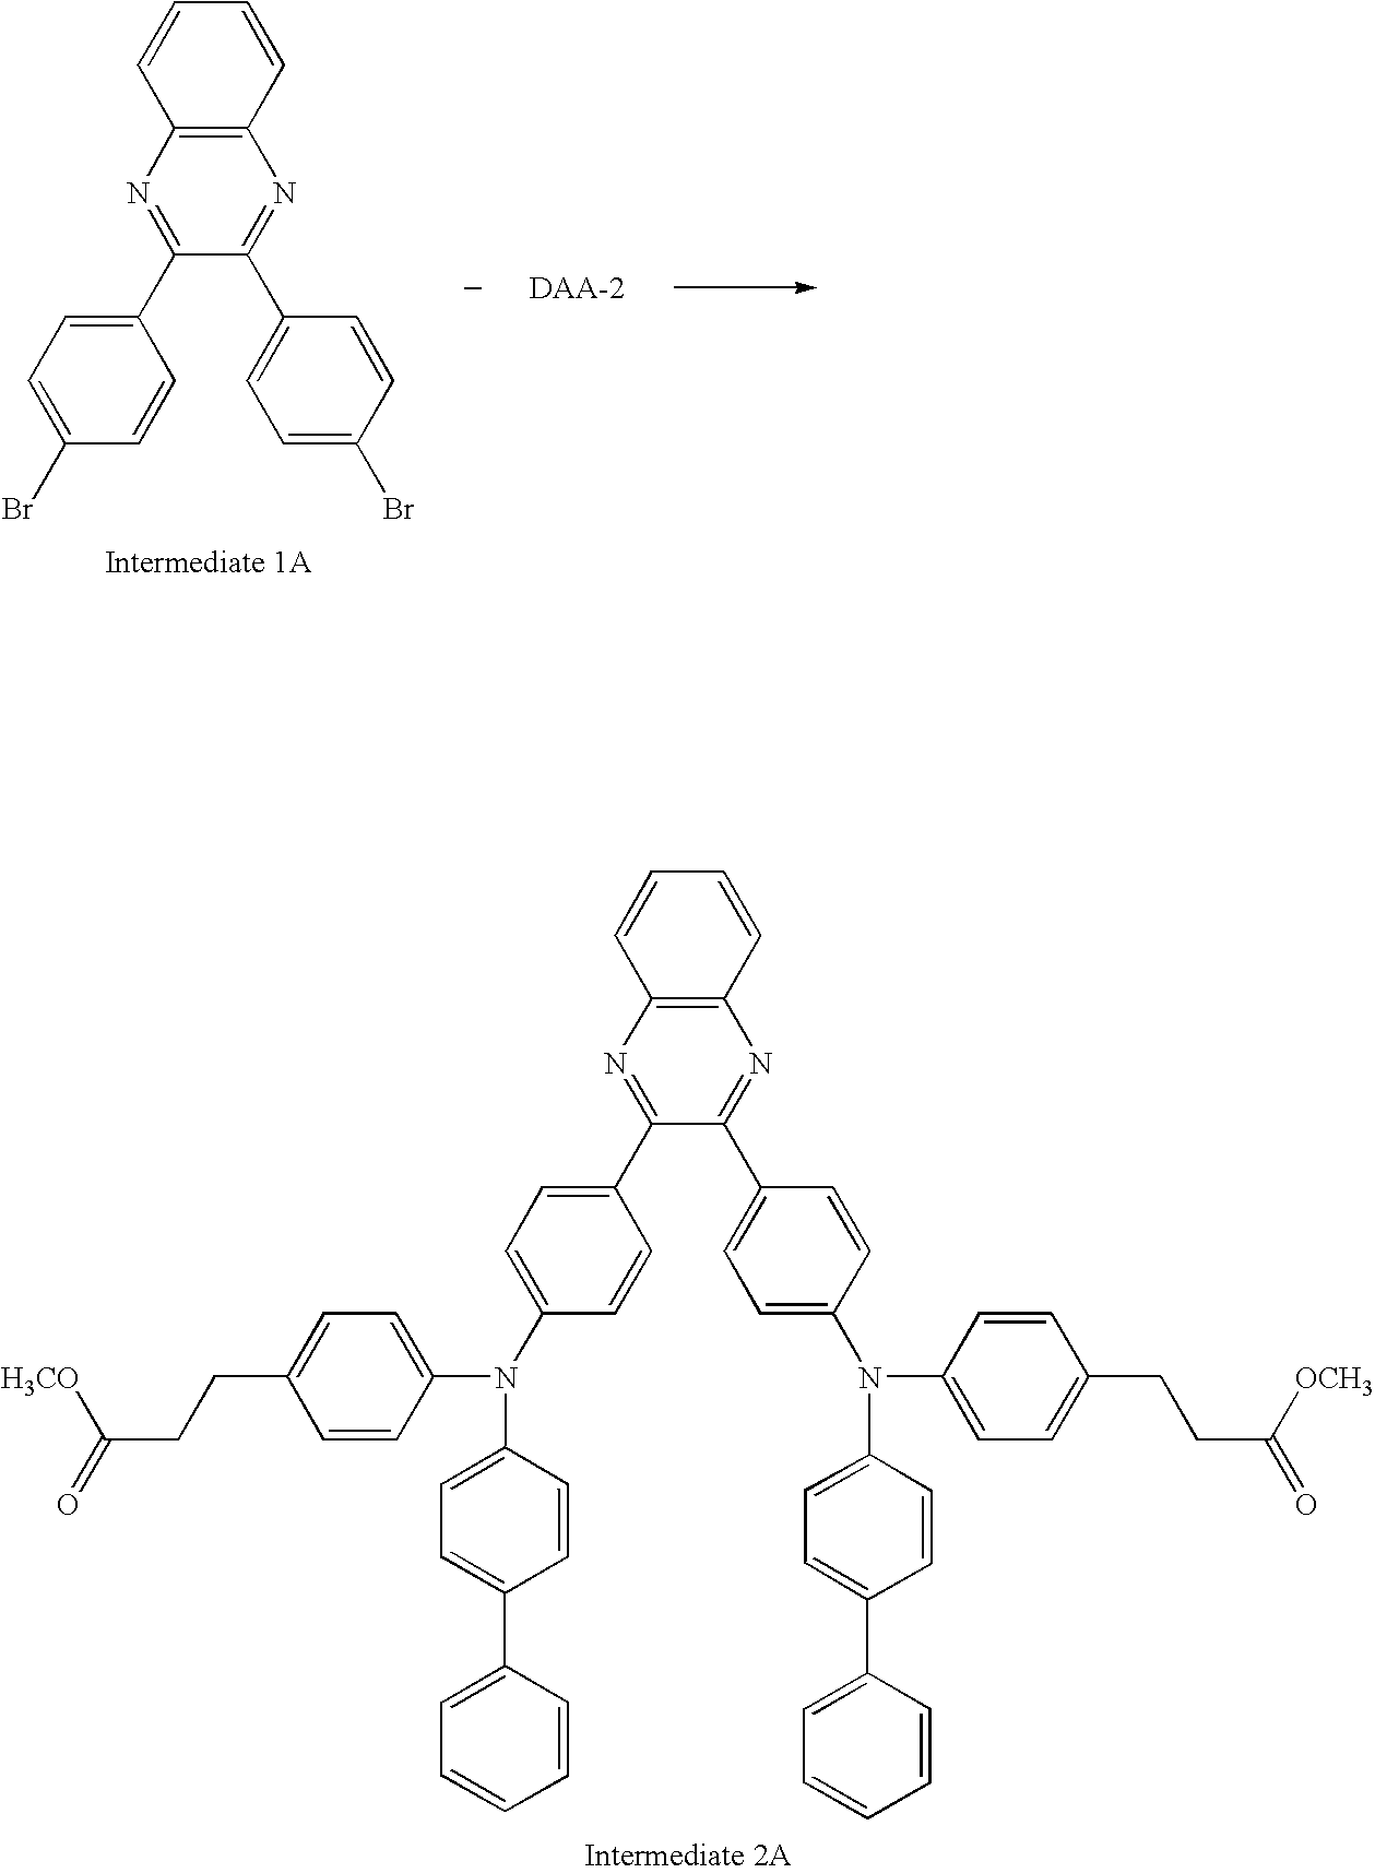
C12=C(N=C(C3=CC=C(N(C4=CC=C(CCC(=O)[H3CO])C=C4)C4=CC=C(C5=CC=CC=C5)C=C4)C=C3)C(C3=CC=C(N(C4=CC=C(CCC([OCH3])=O)C=C4)C4=CC=C(C5=CC=CC=C5)C=C4)C=C3)=N1)C=CC=C2.C12=C(N=C(C3=CC=C(Br)C=C3)C(C3=CC=C(Br)C=C3)=N1)C=CC=C2
